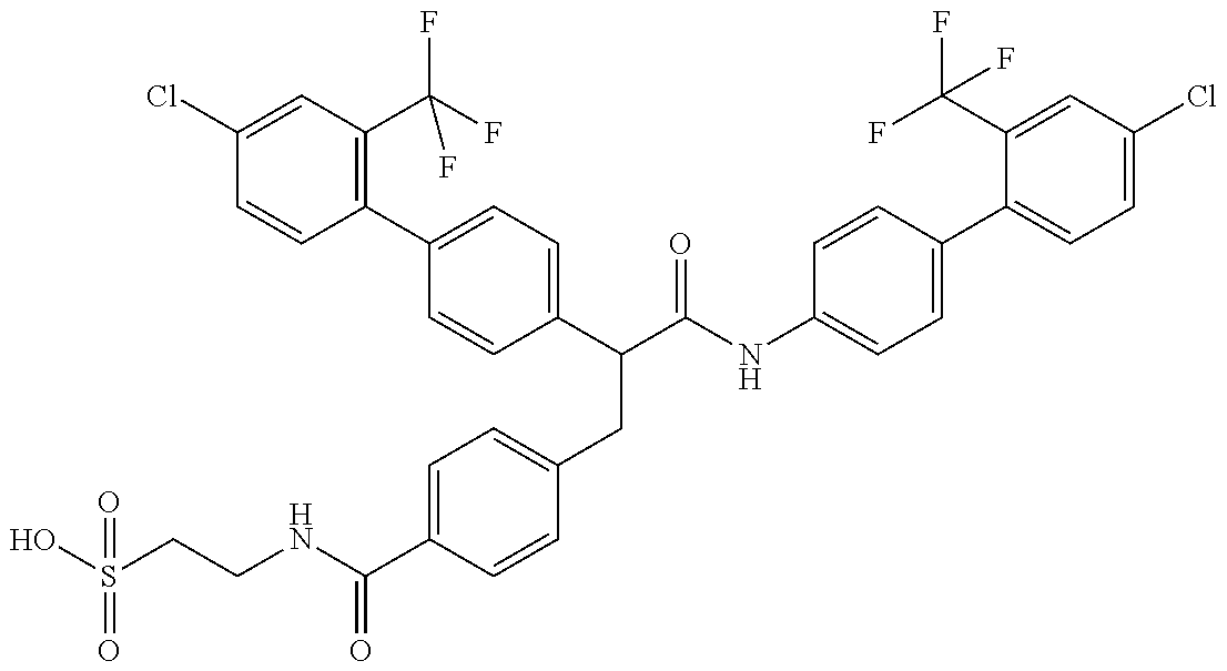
OS(CCNC(C1=CC=C(CC(C(NC2=CC=C(C3=CC=C(Cl)C=C3C(F)(F)F)C=C2)=O)C2=CC=C(C3=C(C(F)(F)F)C=C(Cl)C=C3)C=C2)C=C1)=O)(=O)=O
